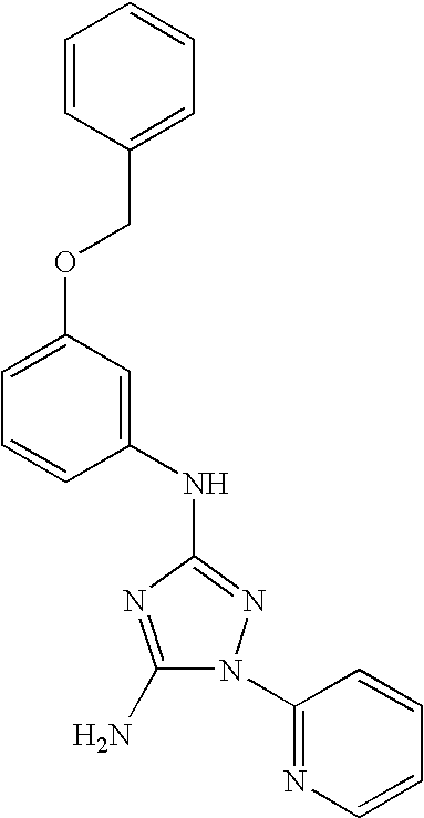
C1(N)=NC(NC2=CC(OCC3=CC=CC=C3)=CC=C2)=NN1C1=NC=CC=C1
